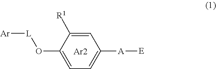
O(C1=CC=C([A][E])C=C1[R1])[L][Ar].[Ar2]
